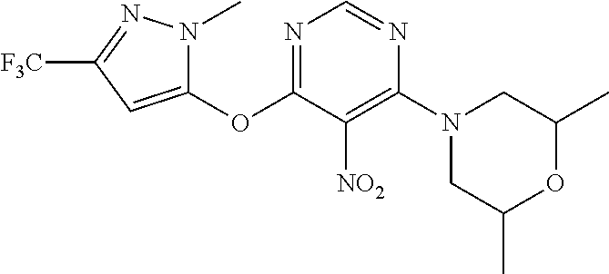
C1(OC2=NC=NC(N3CC(C)OC(C)C3)=C2[NO2])=CC([F3C])=NN1C
